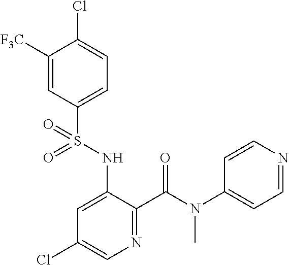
C1([F3C])=CC(S(NC2=CC(Cl)=CN=C2C(N(C2=CC=NC=C2)C)=O)(=O)=O)=CC=C1Cl
